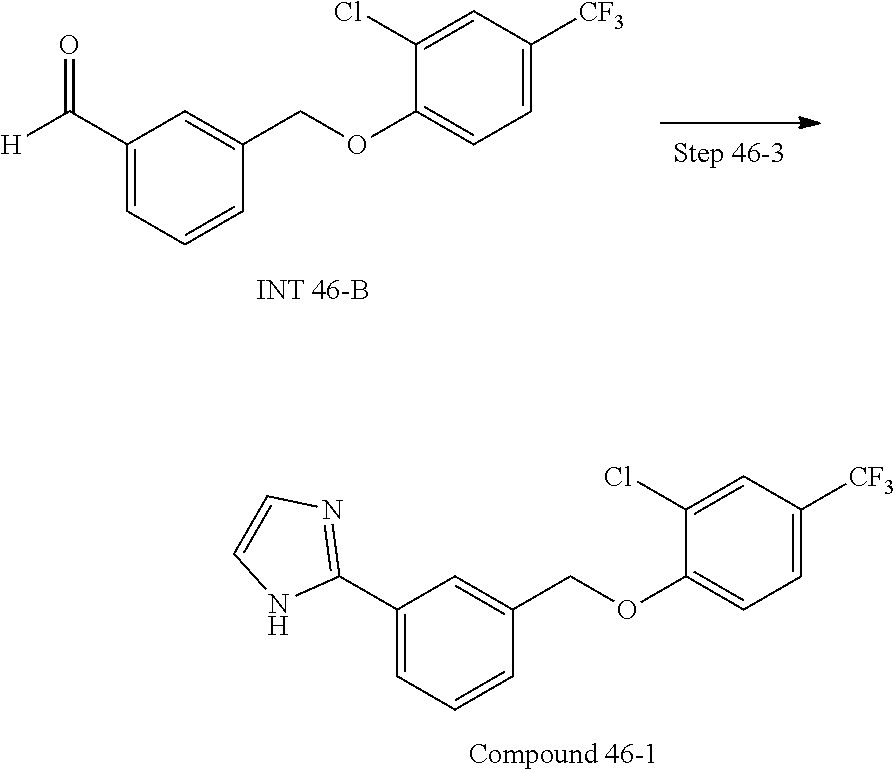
C1(C2=NC=CN2)=CC=CC(COC2=CC=C([CF3])C=C2Cl)=C1.C1(C([H])=O)=CC=CC(COC2=CC=C([CF3])C=C2Cl)=C1
